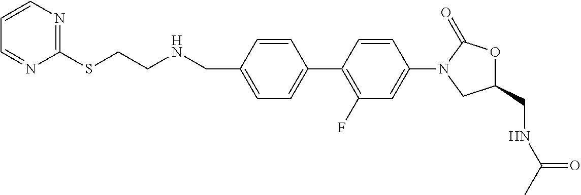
C(C1=CC=C(C2=C(F)C=C(N3CC(CNC(C)=O)OC3=O)C=C2)C=C1)NCCSC1=NC=CC=N1
